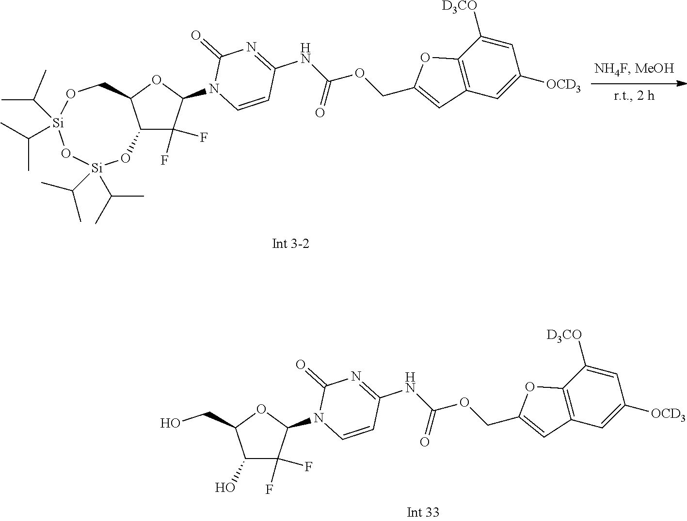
C1(O)C(F)(F)C(N2C=CC(NC(=O)OCC3=CC4=C(O3)C([D3CO])=CC([OCD3])=C4)=NC2=O)OC1CO.C12C(F)(F)C(N3C=CC(NC(=O)OCC4=CC5=C(O4)C([D3CO])=CC([OCD3])=C5)=NC3=O)OC1CO[Si](C(C)C)(C(C)C)O[Si](C(C)C)(C(C)C)O2
